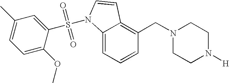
C1=CC=C2C(=C1CN1CCN([H])CC1)C=CN2S(C1=CC(C)=CC=C1OC)(=O)=O
